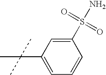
C1(C(C)(C)C)=CC=CC(S(N)(=O)=O)=C1
